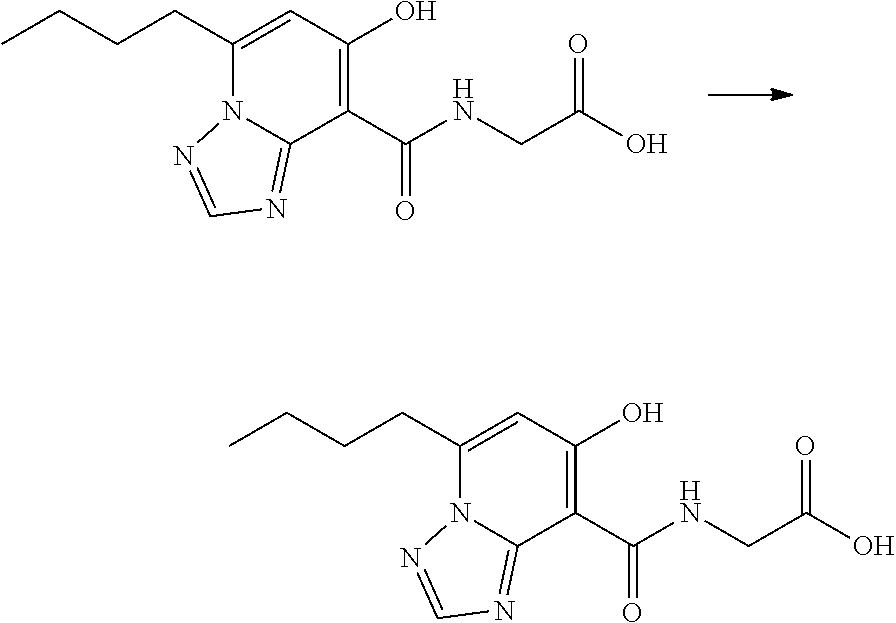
C1(C(NCC(O)=O)=O)=C(O)C=C(CCCC)N2C1=NC=N2.C1(C(NCC(O)=O)=O)=C(O)C=C(CCCC)N2C1=NC=N2
